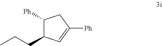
C(C1C([Ph])CC([Ph])=C1)CC
